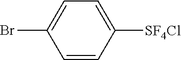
C1=CC([SF4Cl])=CC=C1Br
